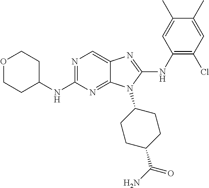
N1=C(NC2CCOCC2)N=C2C(=C1)N=C(NC1=C(Cl)C=C(C)C(C)=C1)N2C1CCC(C(N)=O)CC1
